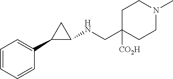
C1=CC=CC(C2CC2NCC2([CO2H])CCN(C)CC2)=C1
